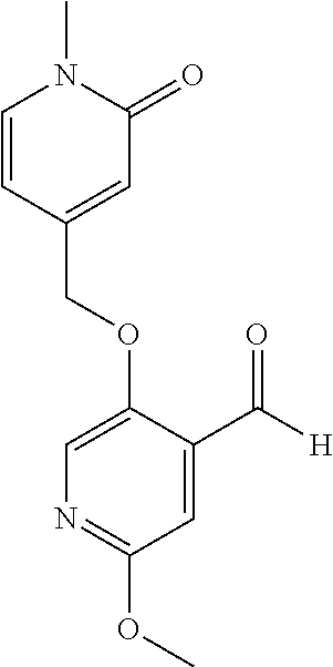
C(OC1=CN=C(OC)C=C1C([H])=O)C1=CC(=O)N(C)C=C1
